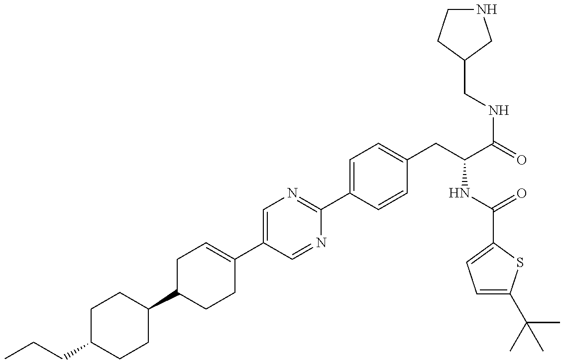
C1(C2CCC(C3=CN=C(C4=CC=C(CC(NC(=O)C5=CC=C(C(C)(C)C)S5)C(NCC5CCNC5)=O)C=C4)N=C3)=CC2)CCC(CCC)CC1
